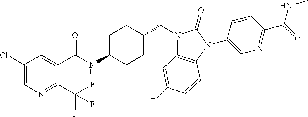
C1(Cl)=CN=C(C(F)(F)F)C(C(NC2CCC(CN3C4=C(N(C5=CN=C(C(=O)NC)C=C5)C3=O)C=CC(F)=C4)CC2)=O)=C1
